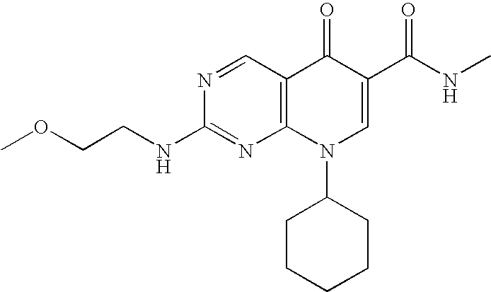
N1=CC2=C(N=C1NCCOC)N(C1CCCCC1)C=C(C(=O)NC)C2=O
